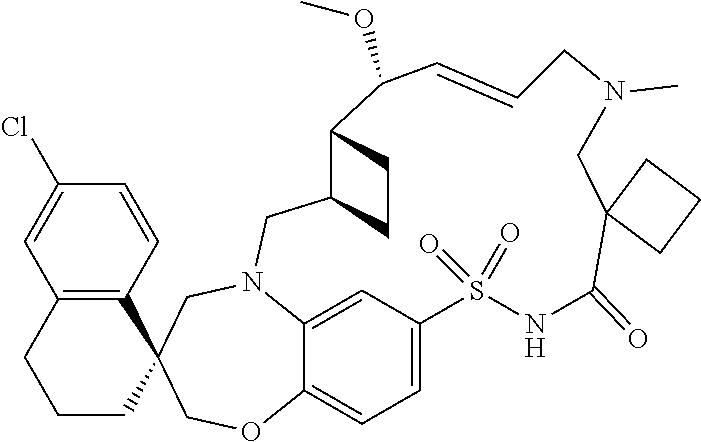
C12=C(C=CC(Cl)=C1)C1(CCC2)COC2=CC=C3C=C2N(C1)CC1CCC1C(OC)C=CCN(C)CC1(C(=O)NS3(=O)=O)CCC1
